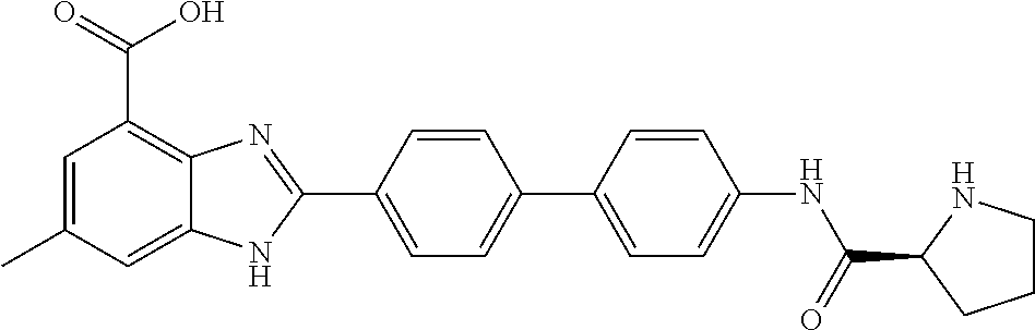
C1=C(C2=NC3=C(C(=O)O)C=C(C)C=C3N2)C=CC(C2=CC=C(NC(=O)C3NCCC3)C=C2)=C1
